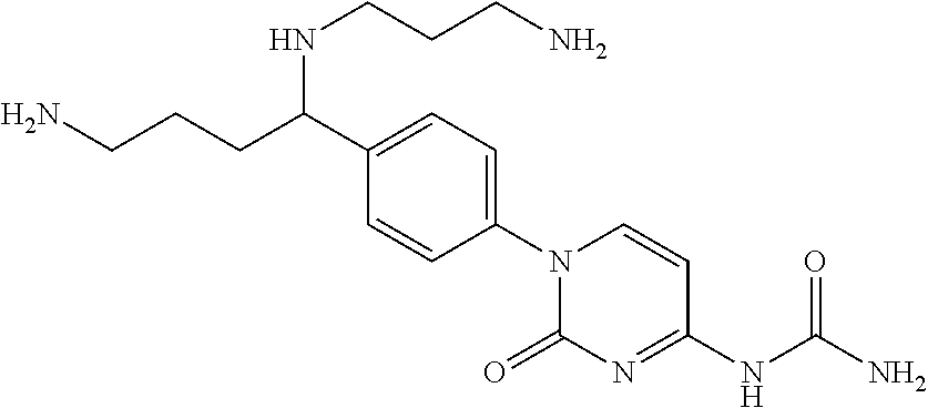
N1(C2=CC=C(C(CCCN)NCCCN)C=C2)C(=O)N=C(NC(N)=O)C=C1
